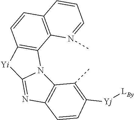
C12=C(C3=C(C=C1)C=CC=N3C)N1C(=NC3=C1C(C)=C([Yj][LBy])C=C3)[Yi]2
